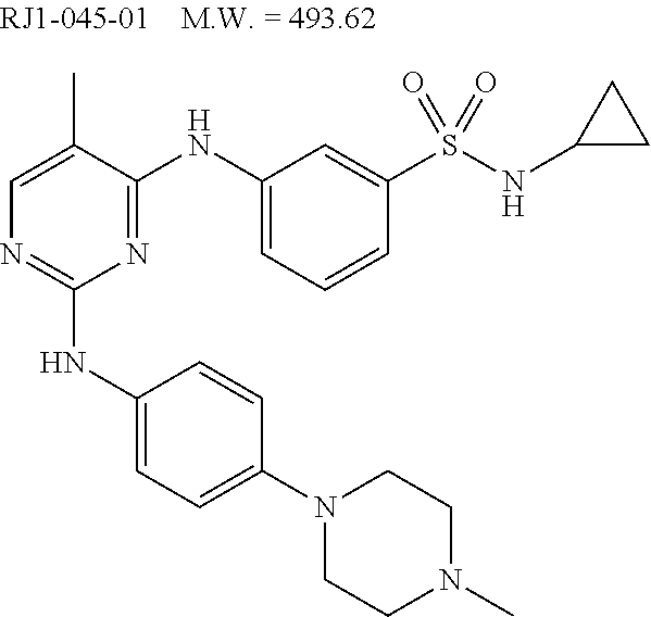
C1=C(C)C(NC2=CC=CC(S(NC3CC3)(=O)=O)=C2)=NC(NC2=CC=C(N3CCN(C)CC3)C=C2)=N1
